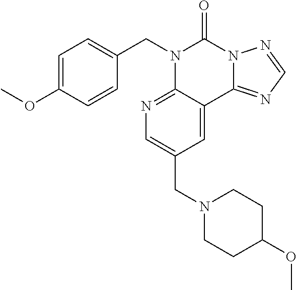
C1=C(OC)C=CC(CN2C3=NC=C(CN4CCC(OC)CC4)C=C3C3=NC=NN3C2=O)=C1
